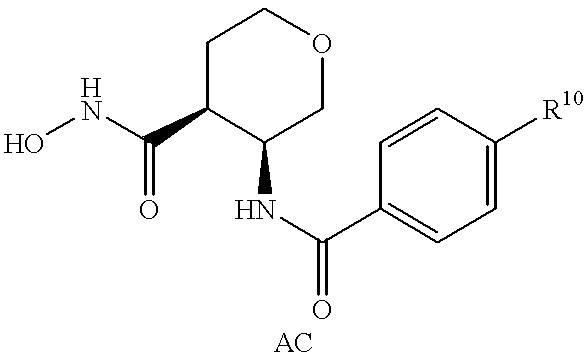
C1C(C(NO)=O)C(NC(C2=CC=C([R10])C=C2)=O)COC1
